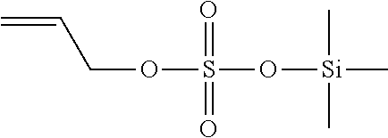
O(S(O[Si](C)(C)C)(=O)=O)CC=C
